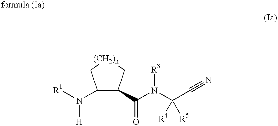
[R1]N(C1C(C(N(C(C#N)([R4])[R5])[R3])=O)C[(CH2)n]C1)[H]
